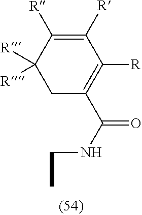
C(C)NC(C1=C([R])C([R])=C([R])C([R])([R])C1)=O
